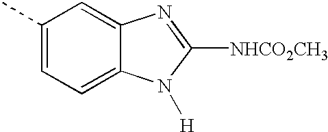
C1(C)=CC=C2C(=C1)N=C([NHCO2CH3])N2[H]
